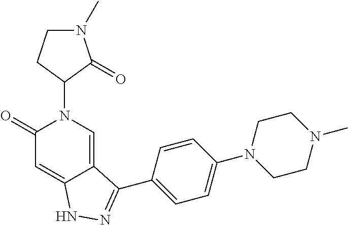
C1(N2C(=O)C=C3C(=C2)C(C2=CC=C(N4CCN(C)CC4)C=C2)=NN3)C(=O)N(C)CC1
